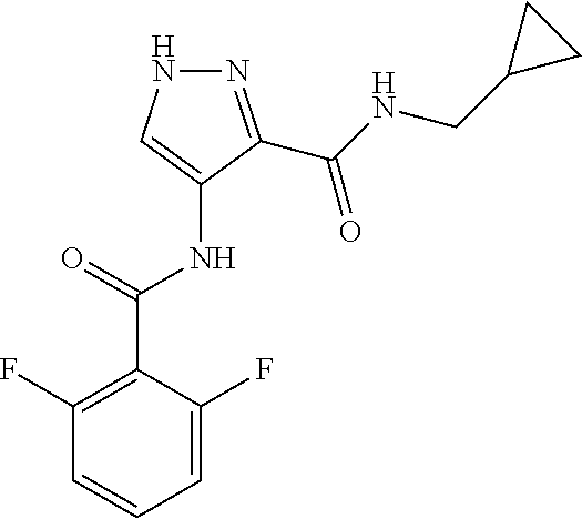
N1=C(C(NCC2CC2)=O)C(NC(C2=C(F)C=CC=C2F)=O)=CN1
